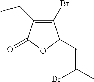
C1(Br)=C(CC)C(=O)OC1C=C(Br)C
